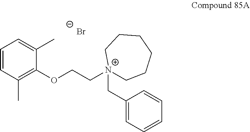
[Br-].[N+]1(CCOC2=C(C)C=CC=C2C)(CC2=CC=CC=C2)CCCCCC1
